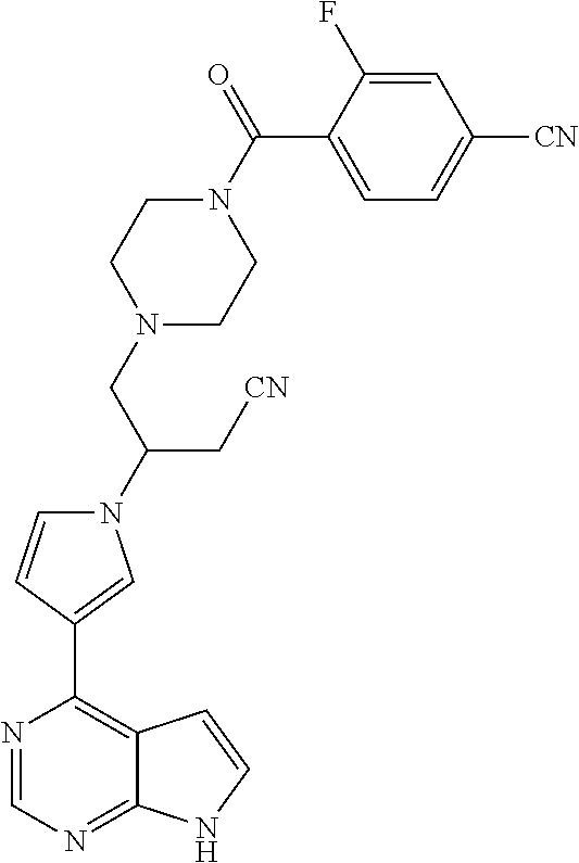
N1=CN=C2C(=C1C1=CN(C(CN3CCN(C(C4=CC=C([CN])C=C4F)=O)CC3)C[CN])C=C1)C=CN2
